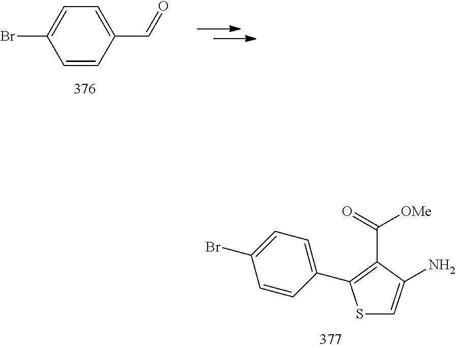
C1=CC(C=O)=CC=C1Br.S1C=C(N)C(C(=O)[OMe])=C1C1=CC=C(Br)C=C1
